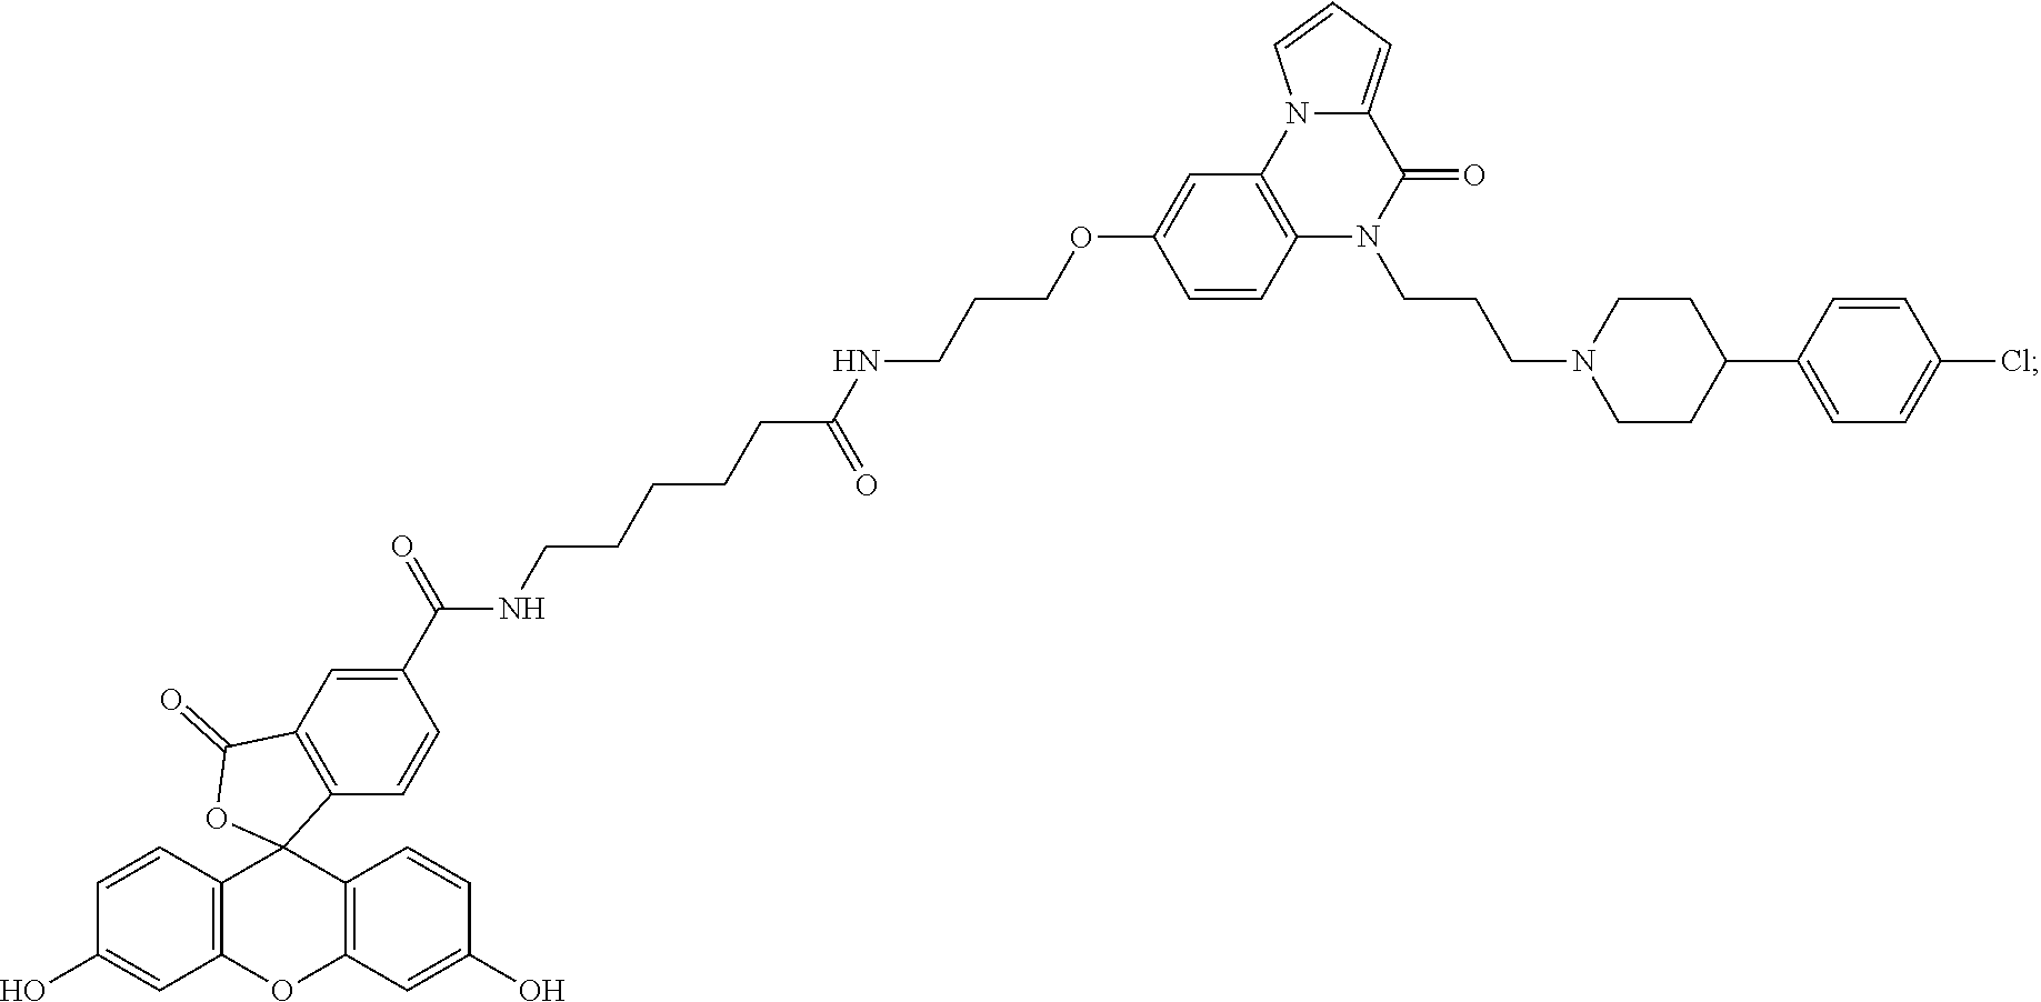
C1=CC2=C(C=C1O)OC1=C(C=CC(O)=C1)C21C2=C(C=C(C(=O)NCCCCCC(NCCCOC3=CC4=C(C=C3)N(CCCN3CCC(C5=CC=C(Cl)C=C5)CC3)C(=O)C3=CC=CN43)=O)C=C2)C(=O)O1
